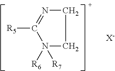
C1N=C([R5])N([R6])([R7])C1.[X-]
